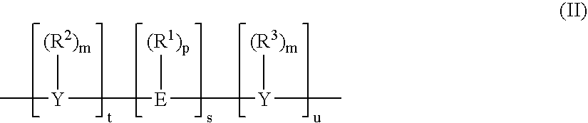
C[Y]([E]([Y]([(R3)m])C)[(R1)p])[(R2)m]
